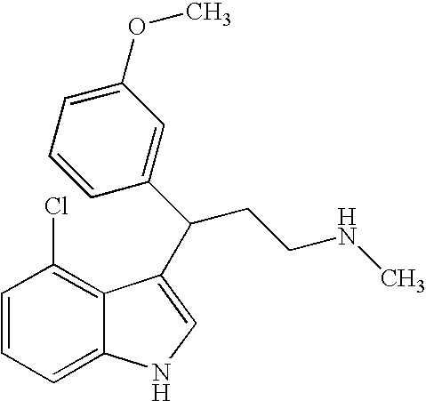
C1=CC=C2C(=C1Cl)C(C(C1=CC(OC)=CC=C1)CCNC)=CN2
